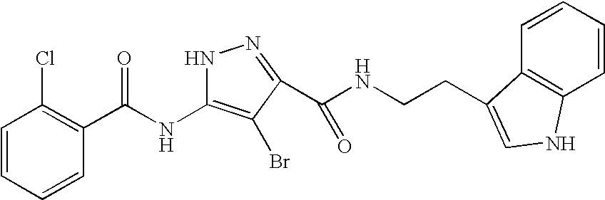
C1=CC=CC(C(NC2=C(Br)C(C(=O)NCCC3=CNC4=C3C=CC=C4)=NN2)=O)=C1Cl
